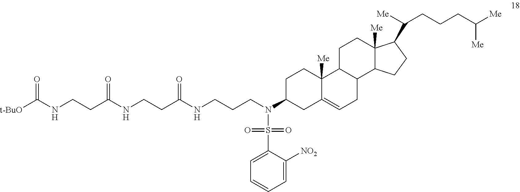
N(C1CC2=CCC3C(C2([Me])CC1)CCC1([Me])C3CCC1C([Me])CCCC([Me])[Me])(CCCNC(CCNC(CCNC([t-BuO])=O)=O)=O)S(=O)(=O)C1=CC=CC=C1[NO2]
